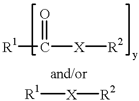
[R1]C([X][R2])=O.[R1][X][R2]
